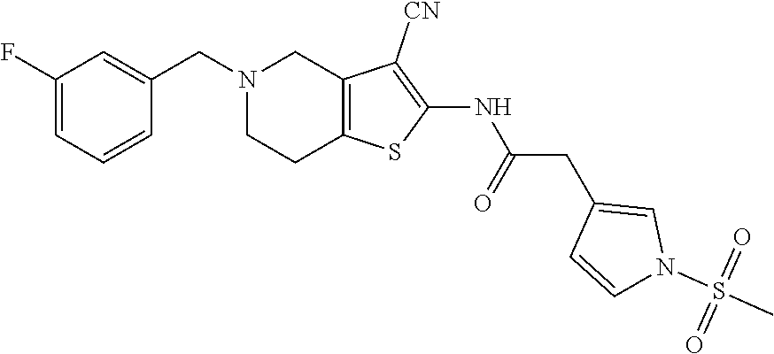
C1(F)=CC=CC(CN2CC3=C(CC2)SC(NC(CC2=CN(S(C)(=O)=O)C=C2)=O)=C3[CN])=C1
